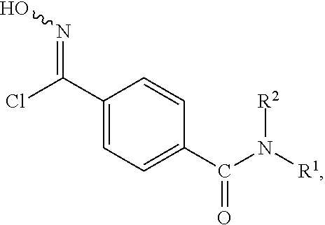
C(C1=CC=C(C(N([R1])[R2])=O)C=C1)(Cl)=NO
